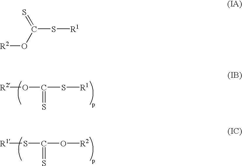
C(S[R1])(O[R2])=S.C(S[R1])(O[R2])=S.C(O[R2])(S[R1])=S
